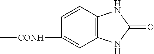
C1(=O)NC2=C(N1)C=CC([CONH]C)=C2
